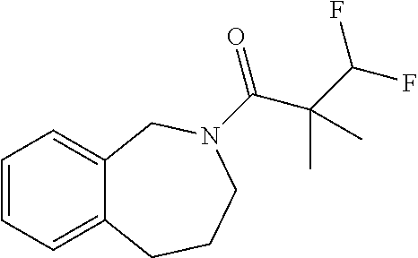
C1=CC=C2C(=C1)CN(C(=O)C(C(F)F)(C)C)CCC2
